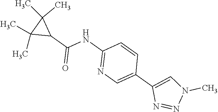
C(NC1=NC=C(C2=CN(C)N=N2)C=C1)(C1C(C)(C)C1(C)C)=O
